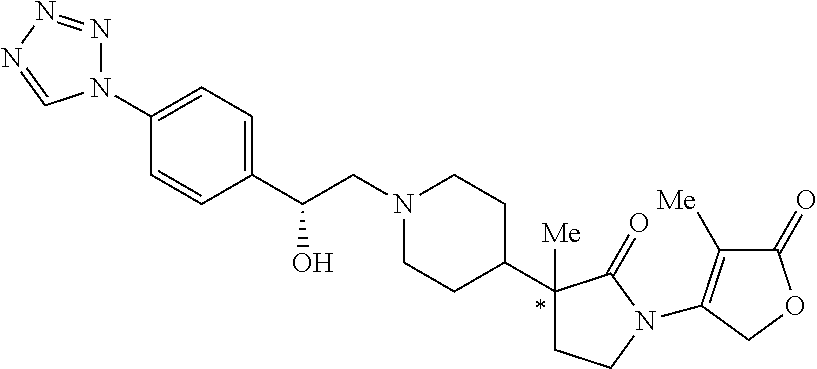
C(CN1CCC(C2([Me])CCN(C3=C([Me])C(=O)OC3)C2=O)CC1)(C1=CC=C(N2N=NN=C2)C=C1)O
